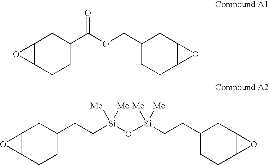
C12C(CCC(C(OCC3CCC4C(C3)O4)=O)C1)O2.C12C(CCC(CC[Si](O[Si](CCC3CCC4C(C3)O4)([Me])[Me])([Me])[Me])C1)O2
